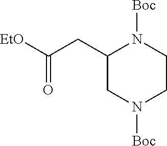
C1(CC(=O)[EtO])CN([Boc])CCN1[Boc]
